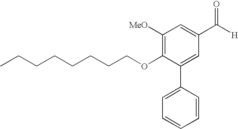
C1(C2=CC=CC=C2)=CC(C([H])=O)=CC([MeO])=C1OCCCCCCCC
